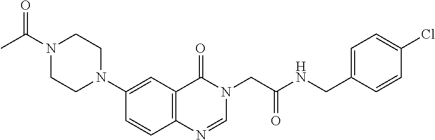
C1=CC2=C(C=C1N1CCN(C(C)=O)CC1)C(=O)N(CC(NCC1=CC=C(Cl)C=C1)=O)C=N2
